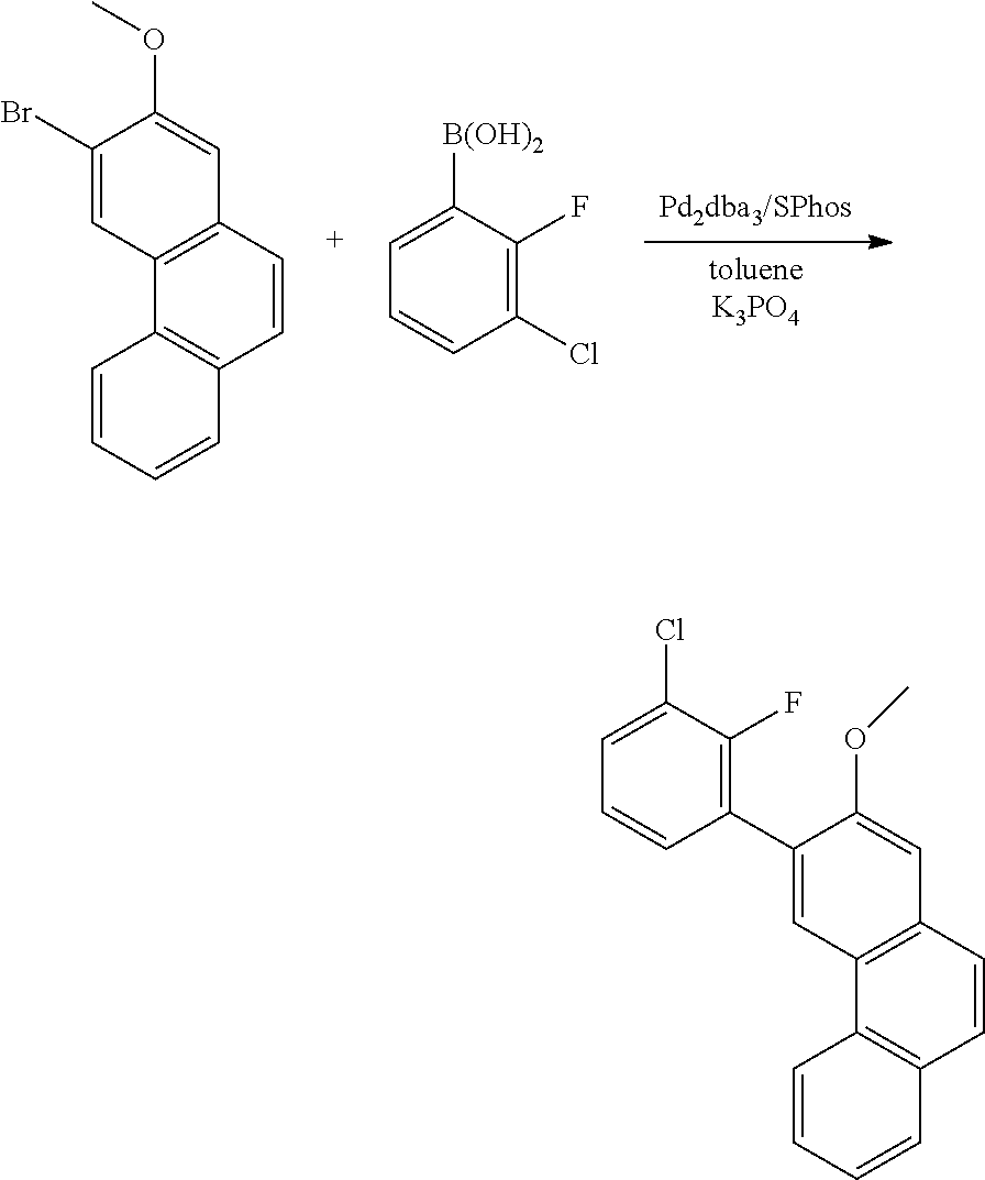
C12=C(C=CC3=C1C=C(Br)C(OC)=C3)C=CC=C2.C1=CC(Cl)=C(F)C([B(OH)2])=C1.[Pd2dba3/SPhos].[tolueneK3PO4].C12=C(C=CC3=C1C=C(C1=C(F)C(Cl)=CC=C1)C(OC)=C3)C=CC=C2
